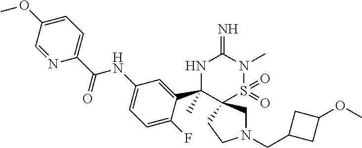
N1(CC2CC(OC)C2)CC2(CC1)S(=O)(=O)N(C)C(=N)NC2(C1=CC(NC(C2=CC=C(OC)C=N2)=O)=CC=C1F)C
